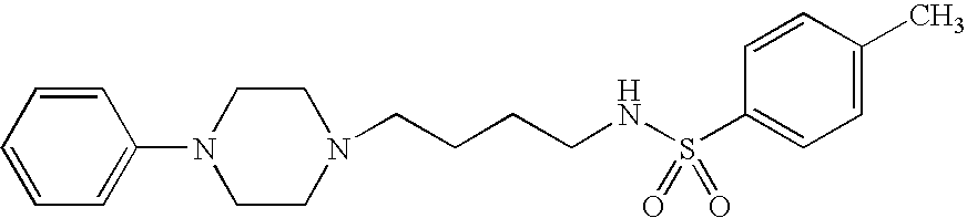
C(CCCNS(C1=CC=C(C)C=C1)(=O)=O)N1CCN(C2=CC=CC=C2)CC1
